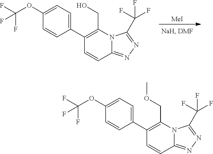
[MeI].C1(C2=CC=C(OC(F)(F)F)C=C2)=C(CO)N2C(=NN=C2C(F)(F)F)C=C1.C1(C2=CC=C(OC(F)(F)F)C=C2)=C(COC)N2C(=NN=C2C(F)(F)F)C=C1
